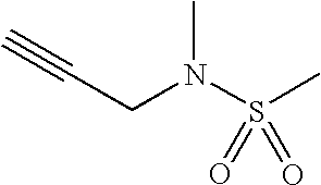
C(CN(S(C)(=O)=O)C)#C
